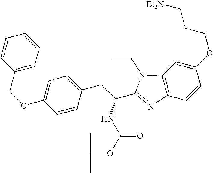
C1=CC(COC2=CC=C(CC(C3=NC4=C(N3CC)C=C(OCCC[Et2N])C=C4)NC(OC(C)(C)C)=O)C=C2)=CC=C1
